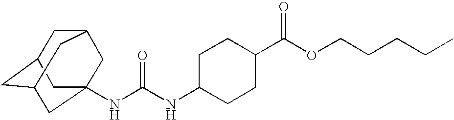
N(C(NC1CCC(C(OCCCCC)=O)CC1)=O)C12CC3CC(CC(C1)C3)C2
